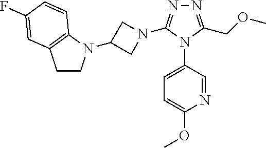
N1=C(COC)N(C2=CC=C(OC)N=C2)C(N2CC(N3CCC4=C3C=CC(F)=C4)C2)=N1
